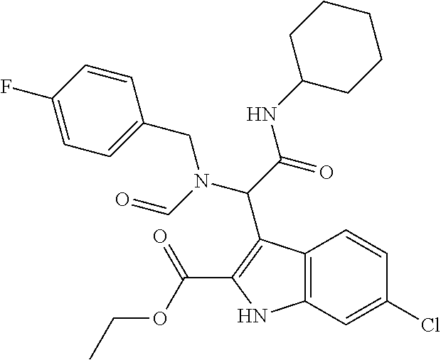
CCOC(=O)C1=C(C(N(CC2=CC=C(F)C=C2)C=O)C(NC2CCCCC2)=O)C2=C(C=C(Cl)C=C2)N1
